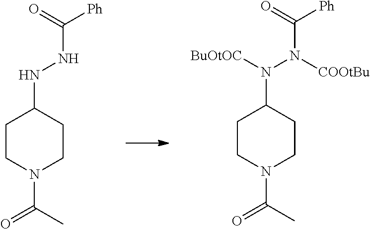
C1CN(C(C)=O)CCC1NNC([Ph])=O.C1CN(C(C)=O)CCC1N(N(C([Ph])=O)[COOtBu])[BuOtOC]
